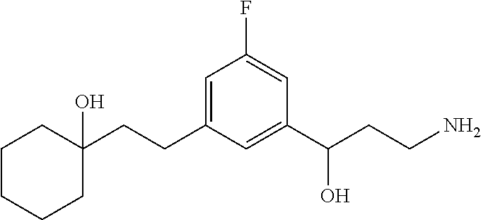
C1CCCC(CCC2=CC(F)=CC(C(CCN)O)=C2)(O)C1
